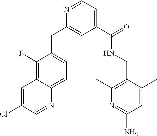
C1=C(Cl)C=NC2=CC=C(CC3=CC(C(NCC4=C(C)N=C(N)C=C4C)=O)=CC=N3)C(F)=C12
